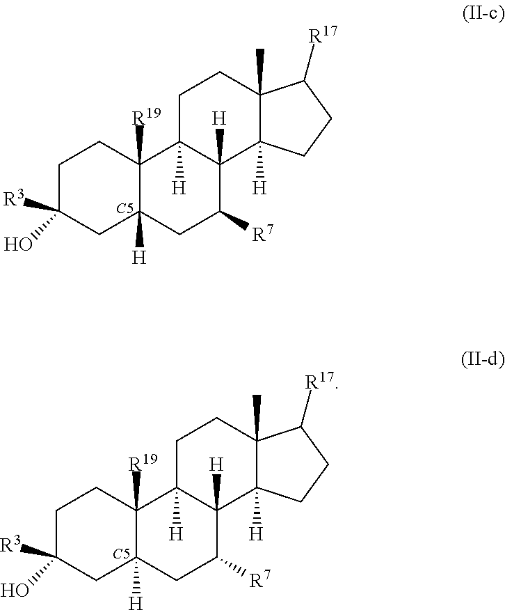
C1C(O)([R3])CC2([H])C([R19])(C1)C1([H])C([H])(C([R7])C2)C2([H])C(C)(CC1)C([R17])CC2.C1C(O)([R3])CC2([H])C([R19])(C1)C1([H])C([H])(C([R7])C2)C2([H])C(C)(CC1)C([R17])CC2
